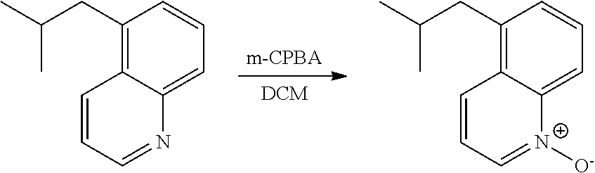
C1(CC(C)C)=C2C(=CC=C1)N=CC=C2.C1(CC(C)C)=C2C(=CC=C1)[N+]([O-])=CC=C2
